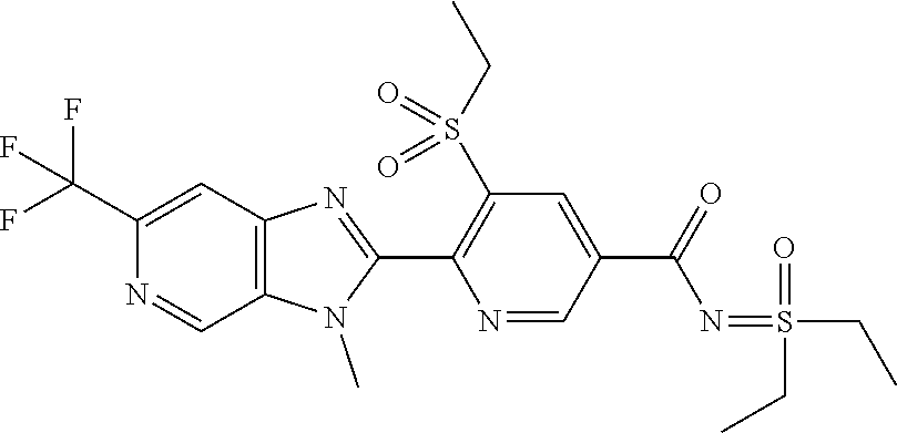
C1(C(F)(F)F)=CC2=C(C=N1)N(C)C(C1=C(S(CC)(=O)=O)C=C(C(N=S(CC)(CC)=O)=O)C=N1)=N2
